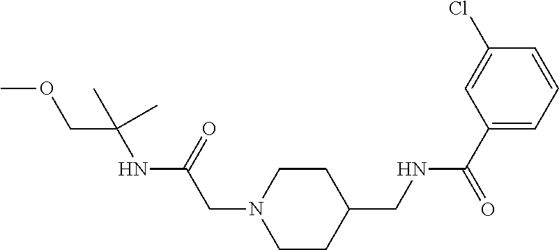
COCC(NC(CN1CCC(CNC(C2=CC=CC(Cl)=C2)=O)CC1)=O)(C)C
